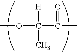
COC(C(C)=O)(C)[H]
